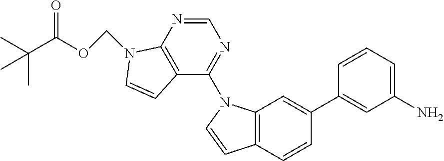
C12=C(C=CC(C3=CC(N)=CC=C3)=C1)C=CN2C1=NC=NC2=C1C=CN2COC(C(C)(C)C)=O
